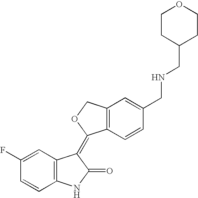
C1=C(F)C=CC2=C1C(=C1C3=C(C=C(CNCC4CCOCC4)C=C3)CO1)C(=O)N2
